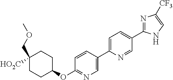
C1(OC2=NC=C(C3=CC=C(C4=NC([CF3])=CN4)C=N3)C=C2)CCC(COC)([HO2C])CC1
